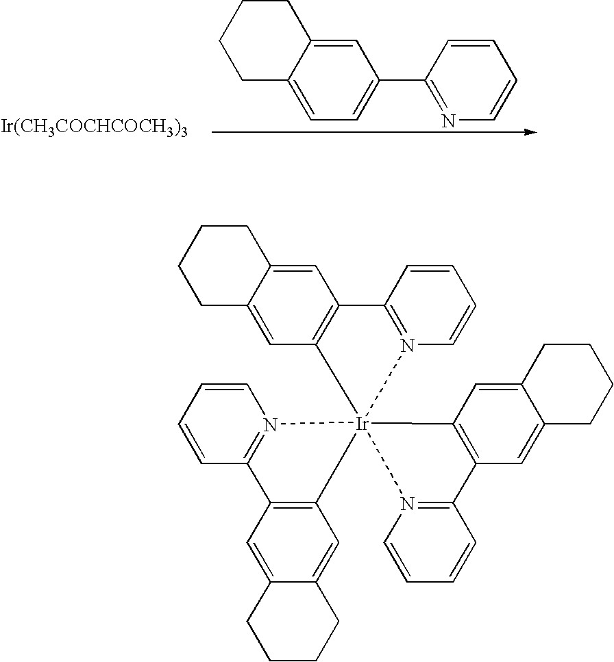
C1=C2C(=CC=C1C1=NC=CC=C1)CCCC2.[Ir(CH3COCHCOCH3)3].C12=CC3=C(C=C1CCCC2)[Ir]12(N4=C(C=CC=C4)C4=C1C=C1C(=C4)CCCC1)(N1=C3C=CC=C1)N1=C(C=CC=C1)C1=C2C=C2C(=C1)CCCC2
